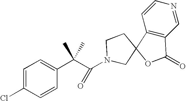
C1=C(Cl)C=CC(C(C(=O)N2CCC3(C4=C(C=NC=C4)C(=O)O3)C2)(C)C)=C1
